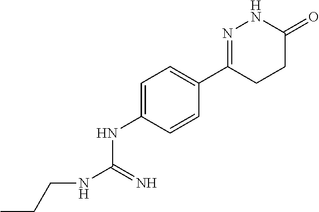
C1=C(NC(NCCC)=N)C=CC(C2=NNC(=O)CC2)=C1
